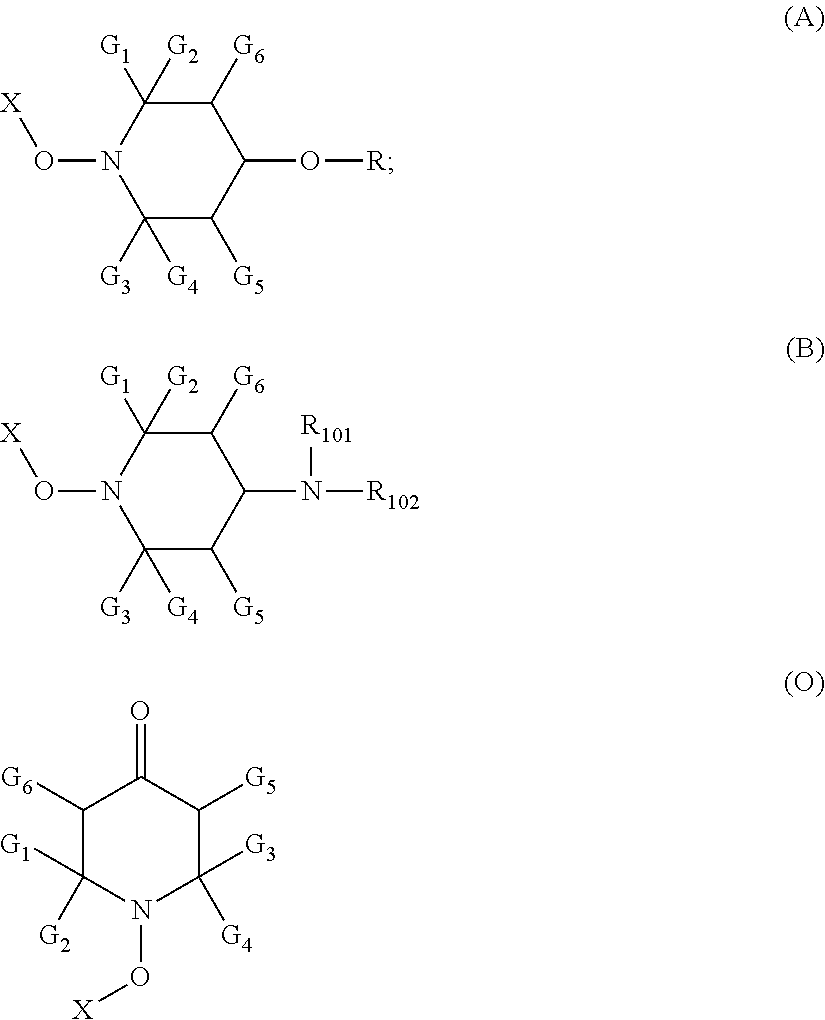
C1([G6])C([G2])([G1])N(O[X])C([G3])([G4])C([G5])C1O[R].C1([G6])C([G2])([G1])N(O[X])C([G3])([G4])C([G5])C1N([R102])[R101].C1([G6])C([G1])([G2])N(O[X])C([G3])([G4])C([G5])C1=O
